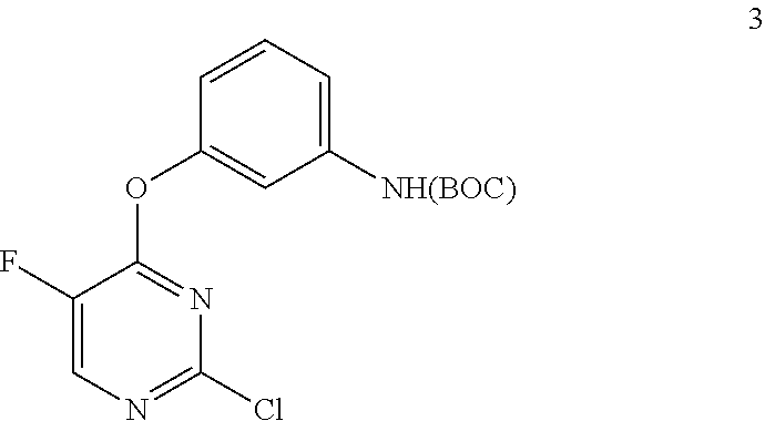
C1=CC=C([NH(BOC)])C=C1OC1=NC(Cl)=NC=C1F
